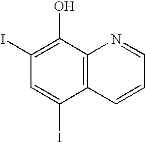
C1(I)=C(O)C2=C(C(I)=C1)C=CC=N2
